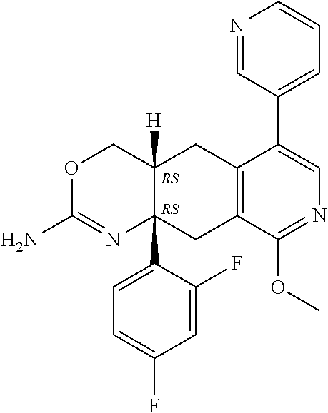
O1C(N)=NC2(C3=CC=C(F)C=C3F)C([H])(C1)CC1=C(C2)C(OC)=NC=C1C1=CC=CN=C1
